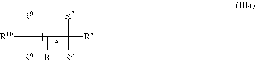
[R10]C([R9])([R6])C([R1])C([R7])([R5])[R8]
